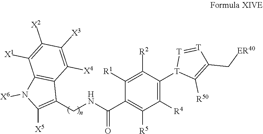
C1(C(=O)NCC2=C([X5])N([X6])C3=C2C([X4])=C([X3])C([X2])=C3[X1])=C([R5])C([R4])=C([T]2C([R50])=C(C[ER40])[T]=[T]2)C([R2])=C1[R1].[H]
